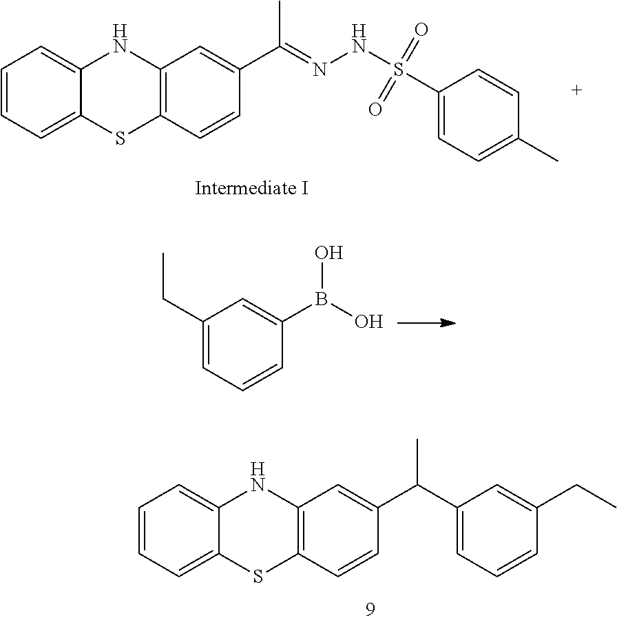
CC(=NNS(=O)(=O)C1=CC=C(C)C=C1)C1=CC2=C(SC3=CC=CC=C3N2)C=C1.OB(O)C1=CC(CC)=CC=C1.C1=CC=C2NC3=C(SC2=C1)C=CC(C(C1=CC=CC(CC)=C1)C)=C3
